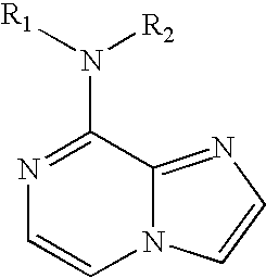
N1=C(N([R2])[R1])C2=NC=CN2C=C1
